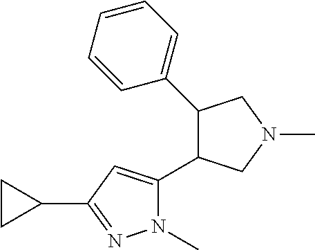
N1(C)C(C2C(C3=CC=CC=C3)CN(C)C2)=CC(C2CC2)=N1
